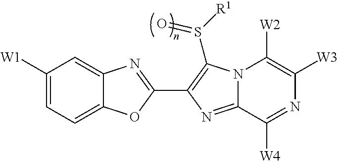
C12=CC=C([W1])C=C1N=C(C1=C(S([R1])=O)N3C(=N1)C([W4])=NC([W3])=C3[W2])O2
